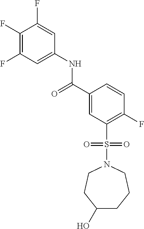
C1(F)=C(F)C=C(NC(C2=CC(S(N3CCC(O)CCC3)(=O)=O)=C(F)C=C2)=O)C=C1F
